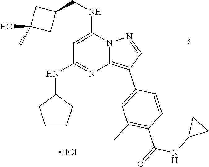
C1=C(NCC2CC(O)(C)C2)N2C(=C(C3=CC(C)=C(C(=O)NC4CC4)C=C3)C=N2)N=C1NC1CCCC1.Cl
